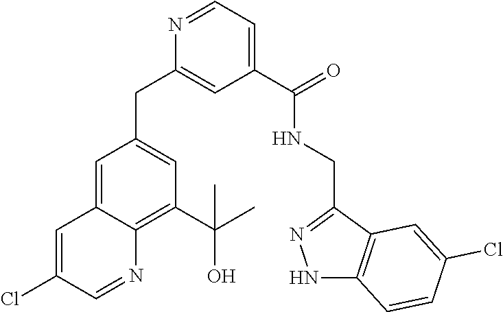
C1=C2C(=C(C(O)(C)C)C=C1CC1=CC(C(NCC3=NNC4=C3C=C(Cl)C=C4)=O)=CC=N1)N=CC(Cl)=C2
